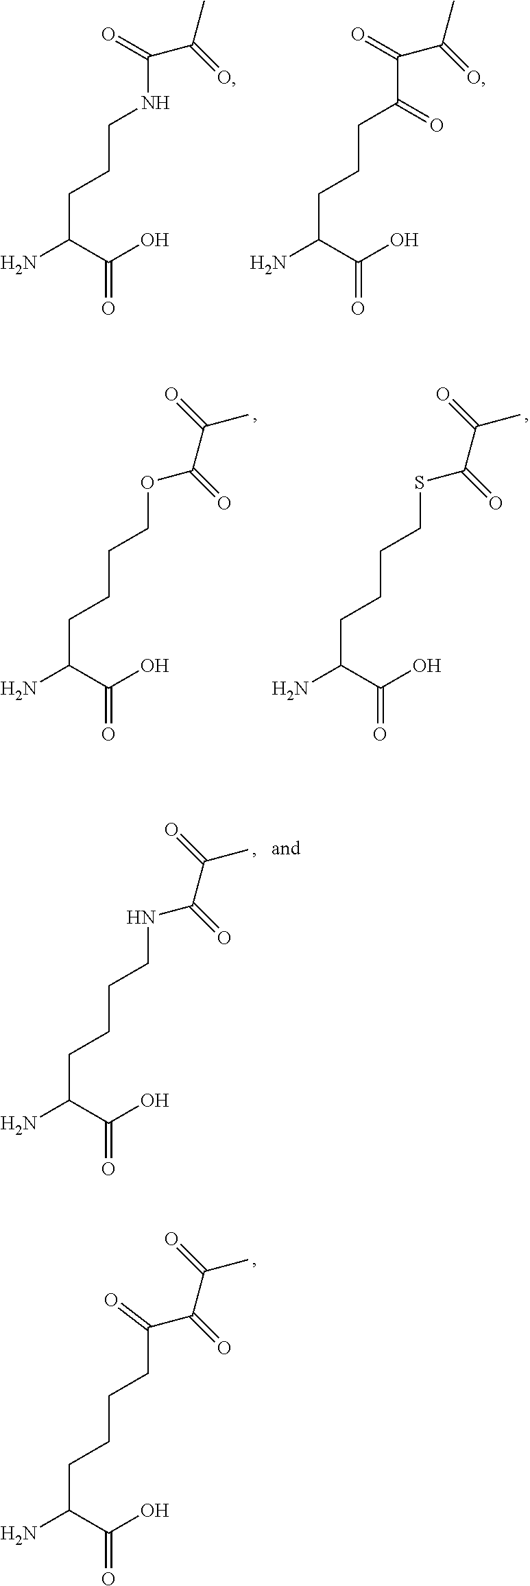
NC(C(O)=O)CCCCC(C(C(=O)C)=O)=O.NC(C(O)=O)CCCNC(=O)C(=O)C.NC(C(O)=O)CCCC(C(=O)C(=O)C)=O.NC(C(O)=O)CCCCOC(C(=O)C)=O.NC(C(O)=O)CCCCSC(C(=O)C)=O.NC(C(O)=O)CCCCNC(C(=O)C)=O
